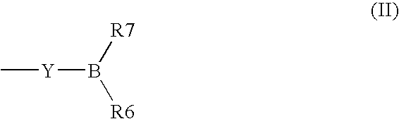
[Y](B([R7])[R6])C
